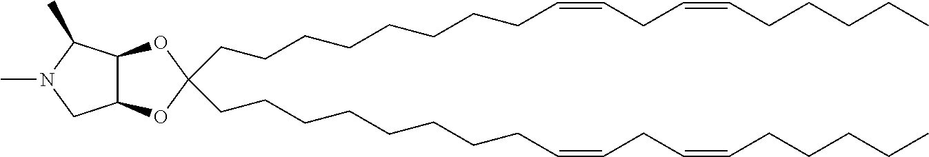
C12C(C(C)N(C)C1)OC(CCCCCCCCC=CCC=CCCCCC)(CCCCCCCCC=CCC=CCCCCC)O2
